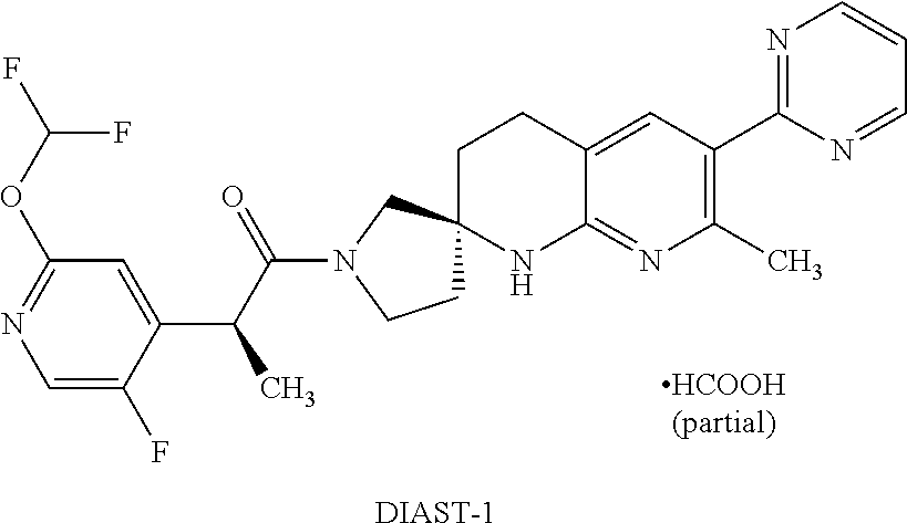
C1=C(F)C(C(C(N2CCC3(C2)CCC2=CC(C4=NC=CC=N4)=C(C)N=C2N3)=O)C)=CC(OC(F)F)=N1.[DIAST-1]
